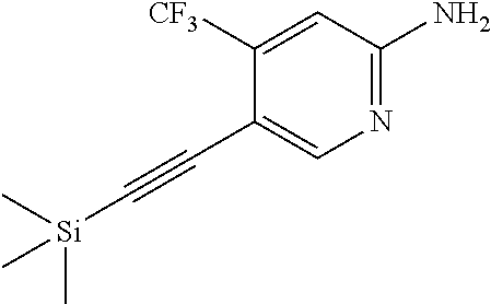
C1(C#C[Si](C)(C)C)=CN=C(N)C=C1[CF3]
